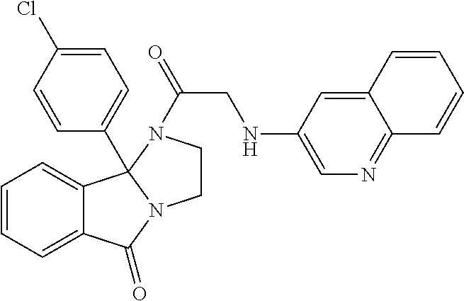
C1=CC=C2C(=C1)C(=O)N1CCN(C(=O)CNC3=CN=C4C(=C3)C=CC=C4)C21C1=CC=C(Cl)C=C1
